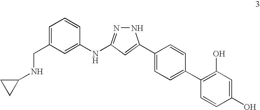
N(CC1=CC=CC(NC2=NNC(C3=CC=C(C4=C(O)C=C(O)C=C4)C=C3)=C2)=C1)C1CC1
